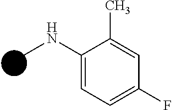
C1=C(F)C=C(C)C(NC)=C1
